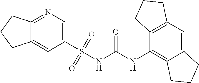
S(NC(=O)NC1=C2C(=CC3=C1CCC3)CCC2)(C1=CN=C2C(=C1)CCC2)(=O)=O
